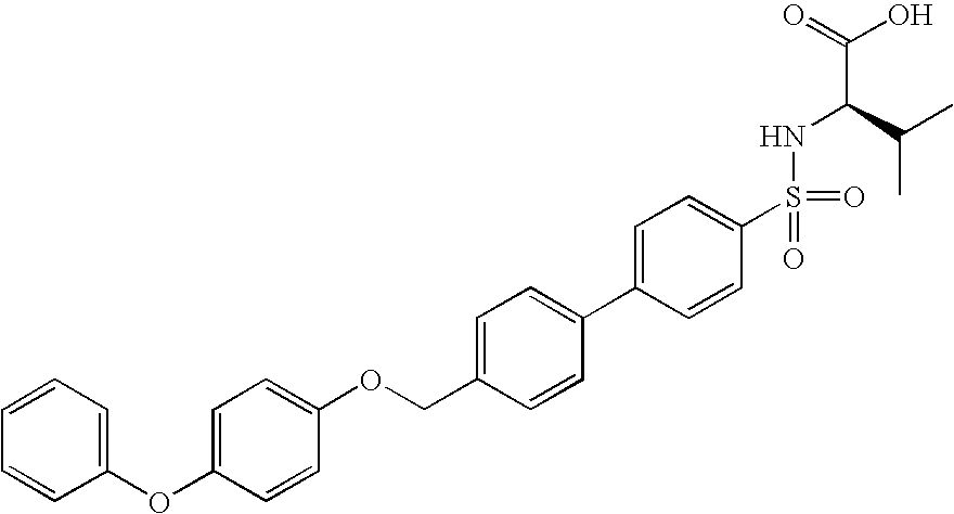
C1=C(OC2=CC=CC=C2)C=CC(OCC2=CC=C(C3=CC=C(S(NC(C(C)C)C(=O)O)(=O)=O)C=C3)C=C2)=C1
